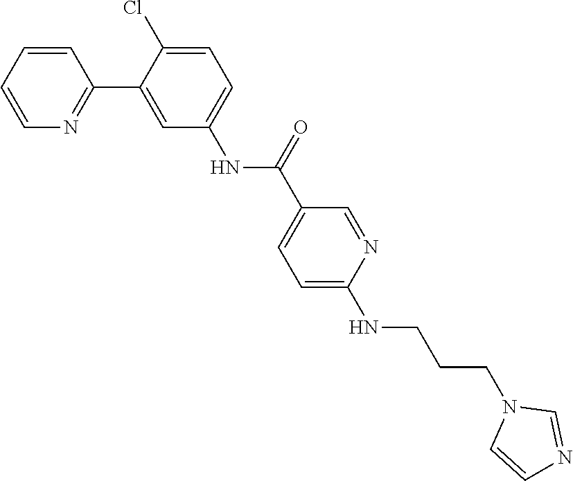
C1=CC=CN=C1C1=CC(NC(C2=CC=C(NCCCN3C=CN=C3)N=C2)=O)=CC=C1Cl
